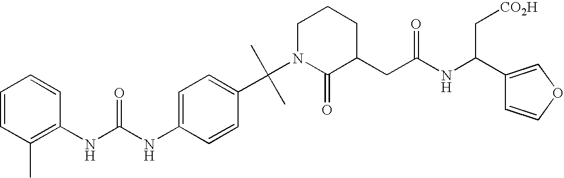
C1(C(C)(C)N2CCCC(CC(NC(C3=COC=C3)C[CO2H])=O)C2=O)=CC=C(NC(NC2=C(C)C=CC=C2)=O)C=C1
